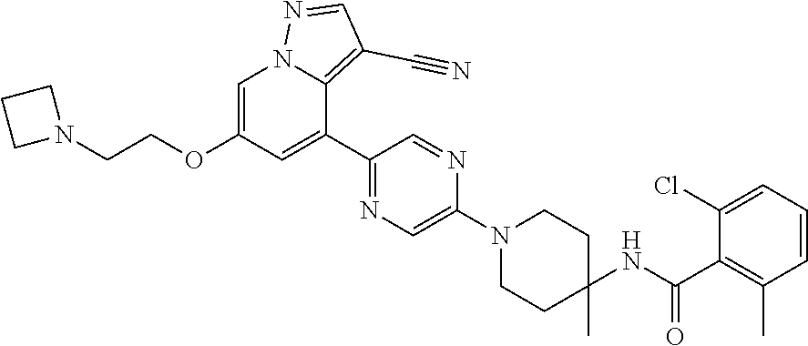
C1(C2=CC(OCCN3CCC3)=CN3C2=C(C#N)C=N3)=NC=C(N2CCC(NC(C3=C(C)C=CC=C3Cl)=O)(C)CC2)N=C1
